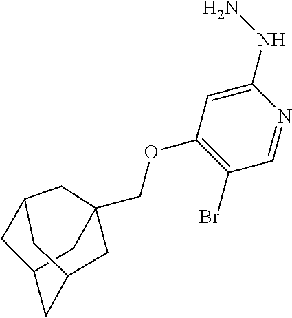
C12CC3(COC4=C(Br)C=NC(NN)=C4)CC(CC(C1)C3)C2
